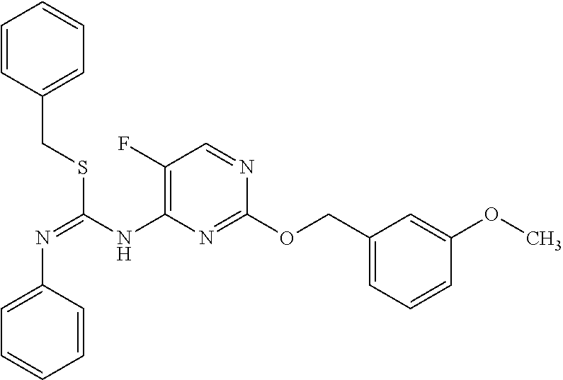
C1(F)=C(NC(=NC2=CC=CC=C2)SCC2=CC=CC=C2)N=C(OCC2=CC=CC(OC)=C2)N=C1
